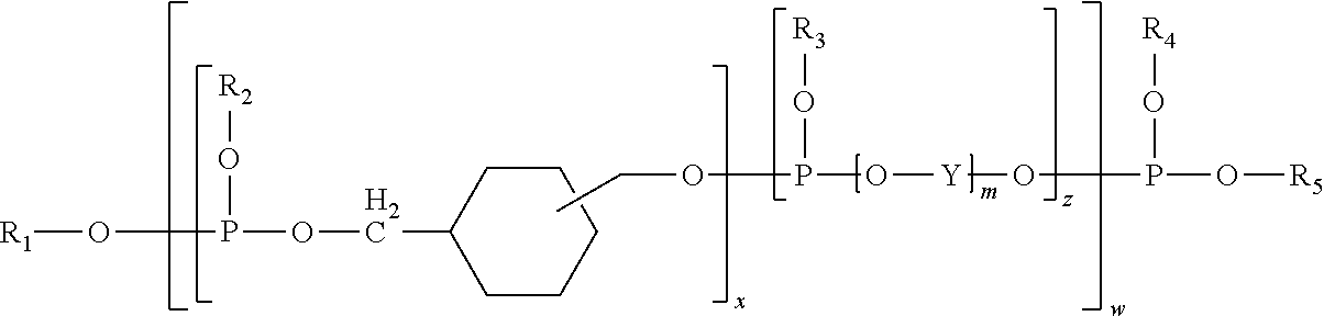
O(P(O[R3])O[Y]OP(O[R4])O[R5])CC.C1CCCCC1COP(O[R2])O[R1]
